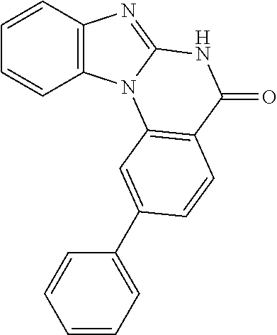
C1=CC2=C(C=C1)N1C(=N2)NC(=O)C2=C1C=C(C1=CC=CC=C1)C=C2
